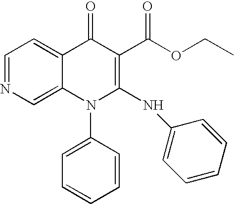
C1=NC=C2C(=C1)C(=O)C(C(OCC)=O)=C(NC1=CC=CC=C1)N2C1=CC=CC=C1
